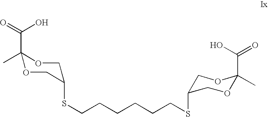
C1(SCCCCCCSC2COC(C)(C(O)=O)OC2)COC(C)(C(=O)O)OC1
